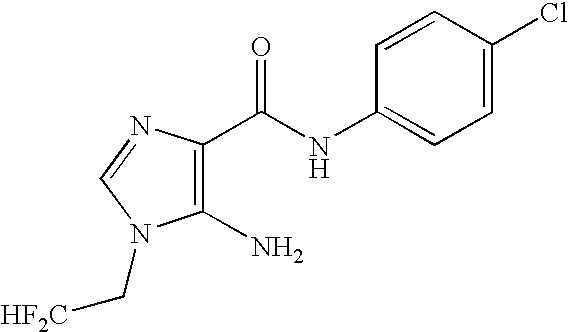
C1(N)=C(C(NC2=CC=C(Cl)C=C2)=O)N=CN1C[HF2C]
